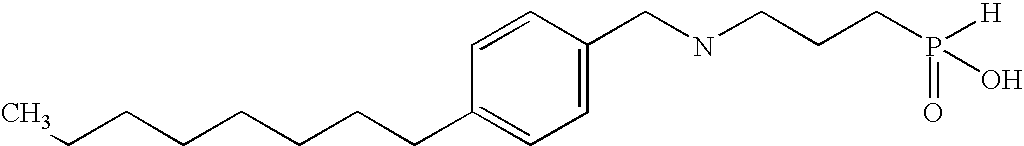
C(C1=CC=C(CNCCCP([H])(=O)O)C=C1)CCCCCCC
